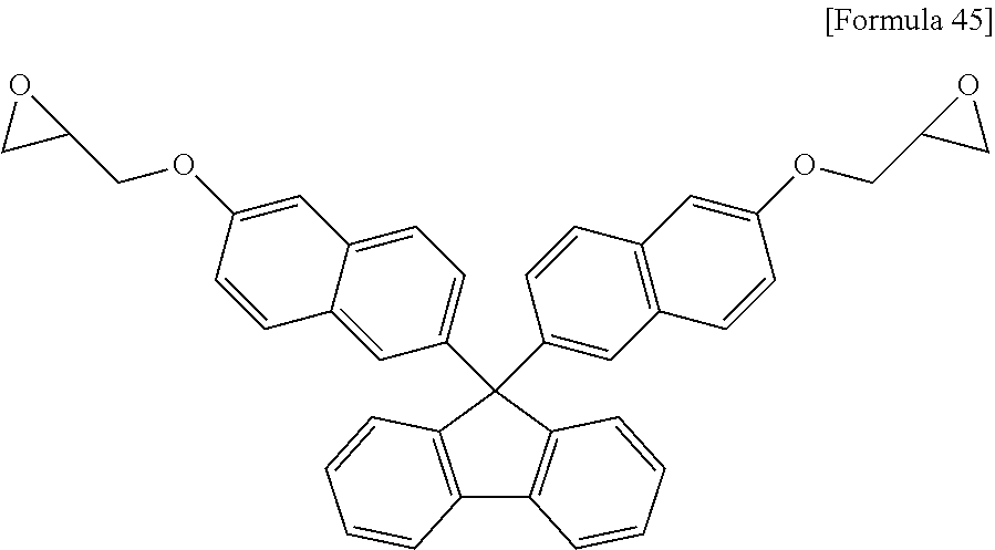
C12=C(C(C3=CC=C4C(=C3)C=CC(OCC3OC3)=C4)(C3=CC4=C(C=C3)C=C(OCC3CO3)C=C4)C3=C1C=CC=C3)C=CC=C2
